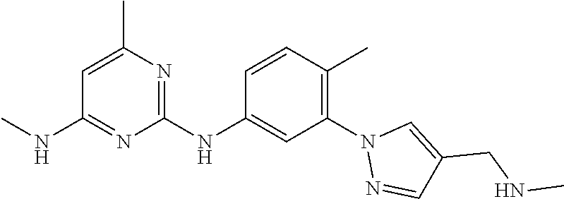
C1(NC2=CC(N3N=CC(CNC)=C3)=C(C)C=C2)=NC(C)=CC(NC)=N1
